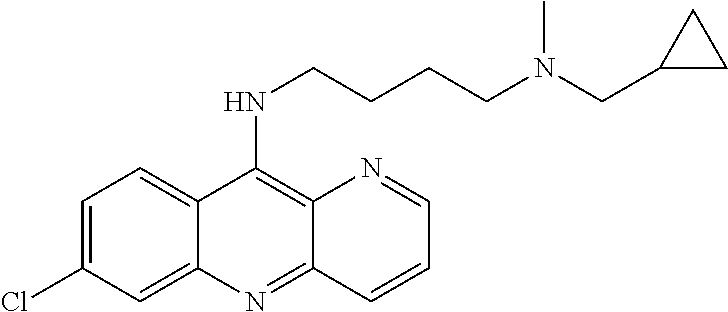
N(C1=C2C(=NC3=CC(Cl)=CC=C13)C=CC=N2)CCCCN(CC1CC1)C
